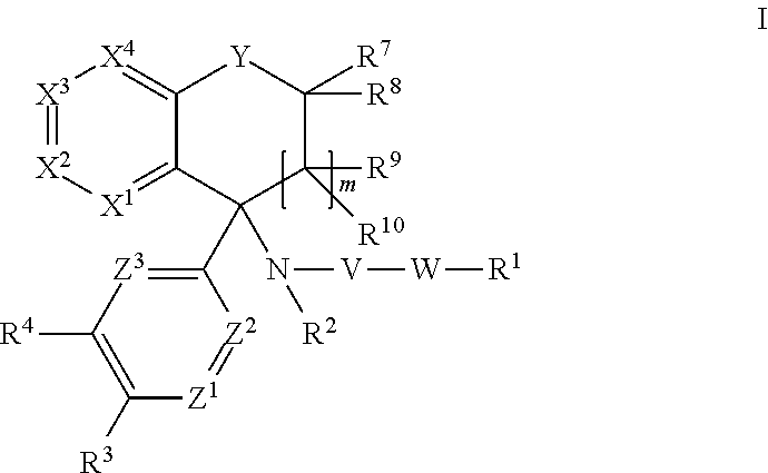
C1(C2(N([R2])[V][W][R1])C3=[X1][X2]=[X3][X4]=C3[Y]C([R7])([R8])C2([R10])[R9])=[Z3]C([R4])=C([R3])[Z1]=[Z2]1
